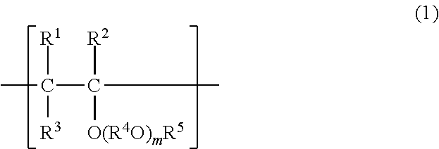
CC(C(C)([O(R4O)mR5])[R2])([R3])[R1]
